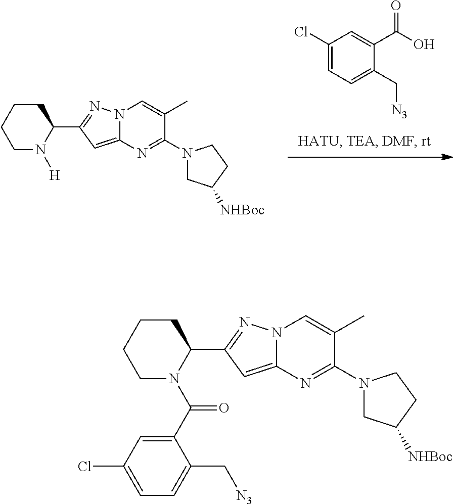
C1CCCC(C2=NN3C(=C2)N=C(N2CC([NHBoc])CC2)C(C)=C3)N1[H].C1(Cl)=CC=C(C[N3])C(C(O)=O)=C1.C1CCCC(C2=NN3C(=C2)N=C(N2CC([NHBoc])CC2)C(C)=C3)N1C(=O)C1=CC(Cl)=CC=C1C[N3]
